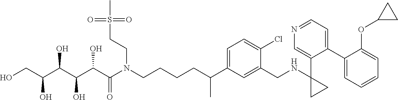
C(CCCN(C(C(C(C(C(CO)O)O)O)O)=O)CCS(=O)(=O)C)C(C)C1=CC=C(Cl)C(CNC2(C3=CN=CC=C3C3=CC=CC=C3OC3CC3)CC2)=C1
